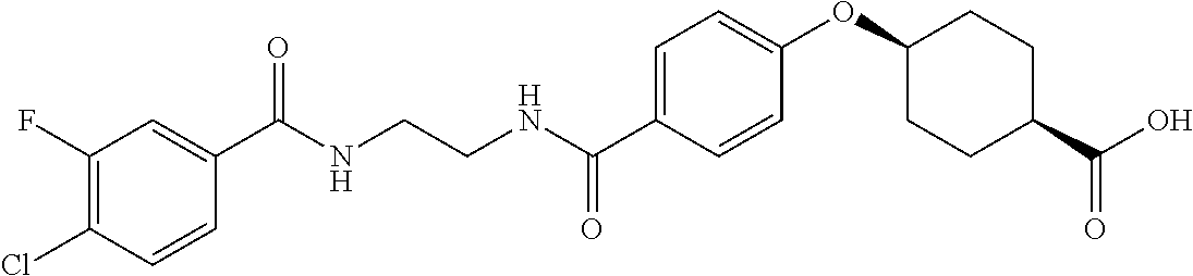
C1(C(NCCNC(C2=CC=C(OC3CCC(C(O)=O)CC3)C=C2)=O)=O)=CC(F)=C(Cl)C=C1
